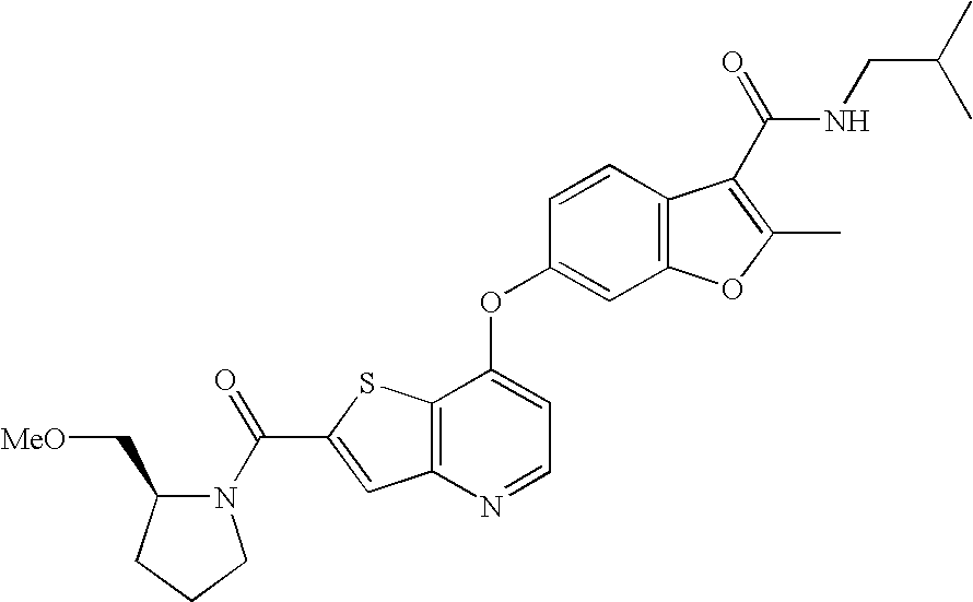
C1=CC2=C(C=C1OC1=CC=NC3=C1SC(C(N1C(C[MeO])CCC1)=O)=C3)OC(C)=C2C(NCC(C)C)=O
